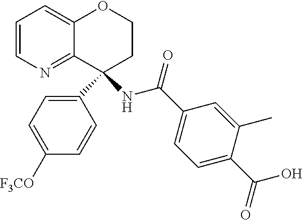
C12=CC=CN=C1C(C1=CC=C([F3CO])C=C1)(NC(C1=CC=C(C(O)=O)C(C)=C1)=O)CCO2
